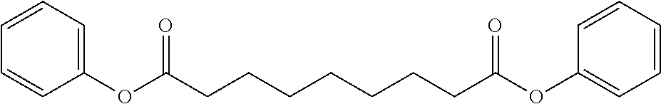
C(CCCCCCC(=O)OC1=CC=CC=C1)C(=O)OC1=CC=CC=C1
